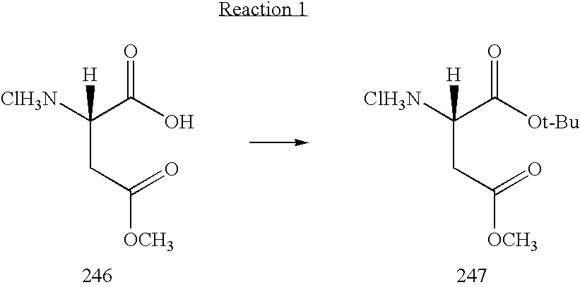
[ClH3N]C(C([Ot-Bu])=O)(CC(=O)[OCH3])[H].[ClH3N]C(C(O)=O)(CC(=O)[OCH3])[H]
